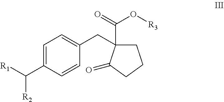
C1=C(C([R2])[R1])C=CC(CC2(C(=O)O[R3])CCCC2=O)=C1
